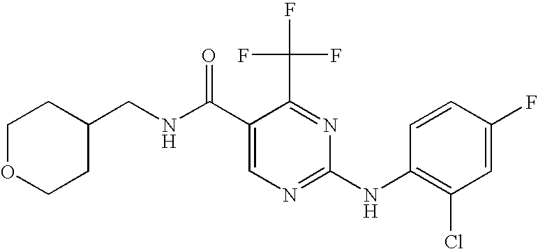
C1(CNC(C2=CN=C(NC3=C(Cl)C=C(F)C=C3)N=C2C(F)(F)F)=O)CCOCC1
